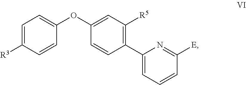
C1=C([R3])C=CC(OC2=CC([R5])=C(C3=CC=CC([E])=N3)C=C2)=C1
